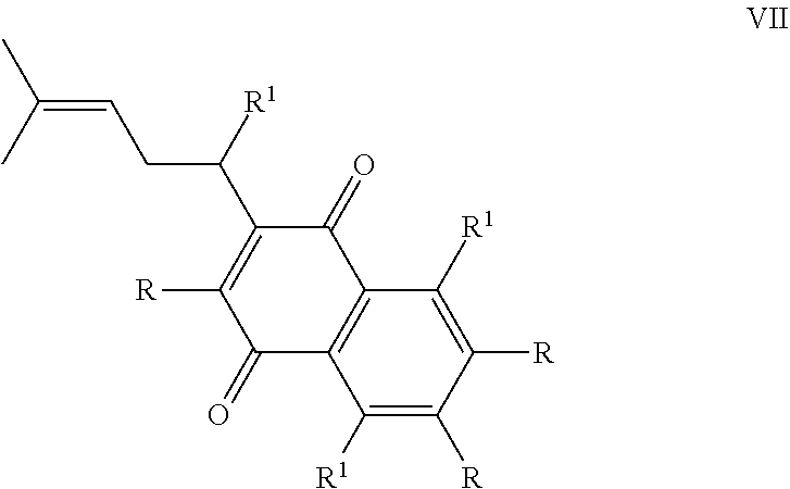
C1([R1])=C([R])C([R])=C([R1])C2=C1C(=O)C([R])=C(C([R1])CC=C(C)C)C2=O
